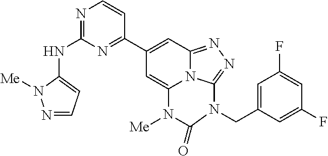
N1=C(NC2=CC=NN2[Me])N=C(C2=CC3=NN=C4N3C(=C2)N([Me])C(=O)N4CC2=CC(F)=CC(F)=C2)C=C1
